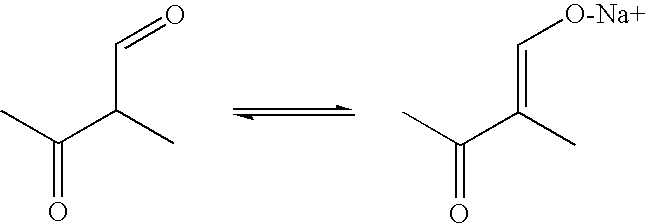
CC(C(C=O)C)=O.CC(C(=C[O-Na+])C)=O
